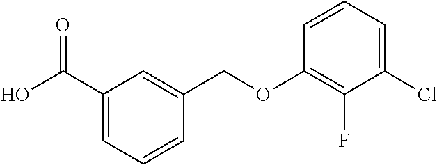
C1(C(O)=O)=CC=CC(COC2=C(F)C(Cl)=CC=C2)=C1
